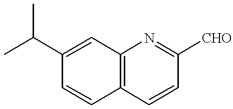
C12=C(C=CC([CHO])=N1)C=CC(C(C)C)=C2
